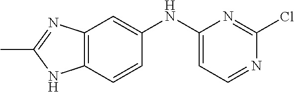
C12=C(C=CC(NC3=CC=NC(Cl)=N3)=C1)NC(C)=N2
